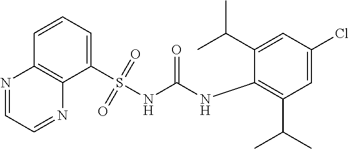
C1=C(Cl)C=C(C(C)C)C(NC(NS(C2=CC=CC3=C2N=CC=N3)(=O)=O)=O)=C1C(C)C
